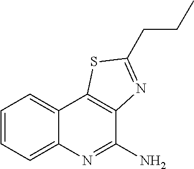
S1C(CCC)=NC2=C1C1=CC=CC=C1N=C2N
